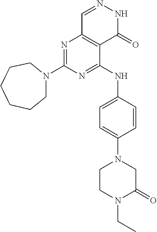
N1=C(N2CCCCCC2)N=C(NC2=CC=C(N3CCN(CC)C(=O)C3)C=C2)C2=C1C=NNC2=O
